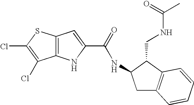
C12=C(NC(C(=O)NC3CC4=C(C3CNC(C)=O)C=CC=C4)=C1)C(Cl)=C(Cl)S2
